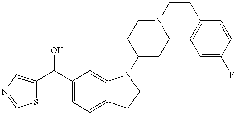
C1(C(O)C2=CC=C3C(=C2)N(C2CCN(CCC4=CC=C(F)C=C4)CC2)CC3)=CN=CS1
